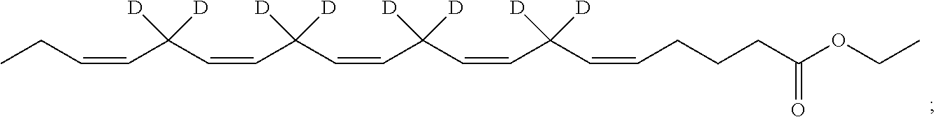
C(=CC(C=CC(C=CC(C=CC(C=CCC)([D])[D])([D])[D])([D])[D])([D])[D])CCCC(OCC)=O
